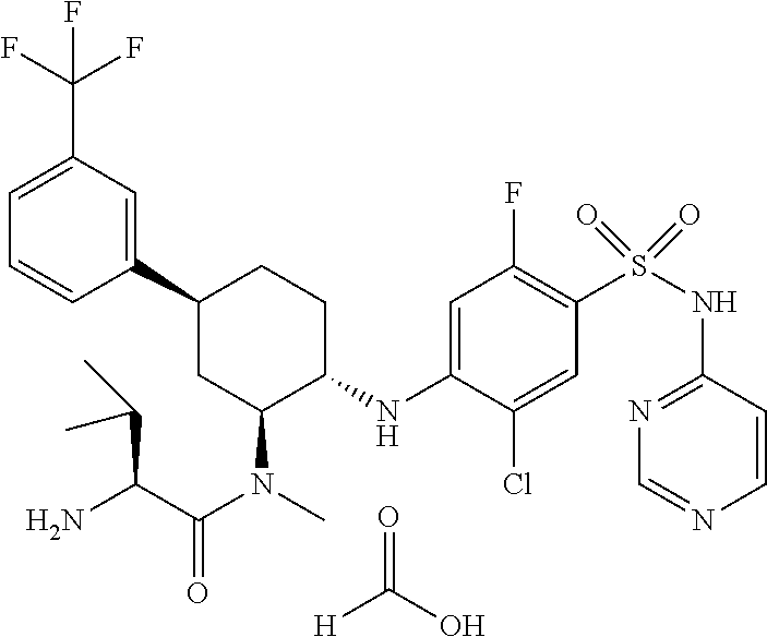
C1(C2CC(N(C(=O)C(N)C(C)C)C)C(NC3=CC(F)=C(S(NC4=NC=NC=C4)(=O)=O)C=C3Cl)CC2)=CC(C(F)(F)F)=CC=C1.O=C(O)[H]
